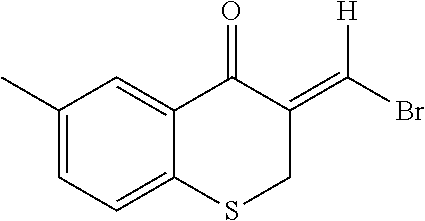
C1(C)=CC=C2C(=C1)C(=O)C(=C(Br)[H])CS2
